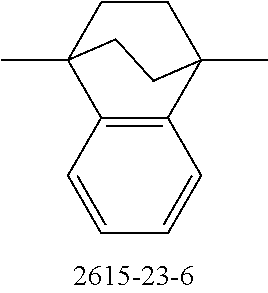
C1=CC=CC2=C1C1(C)CCC2(C)CC1
